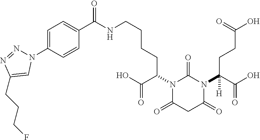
C1=C(N2N=NC(CCCF)=C2)C=CC(C(NCCCCC(C(O)=O)N2C(=O)CC(=O)N(C(C(O)=O)(CCC(O)=O)[H])C2=O)=O)=C1
